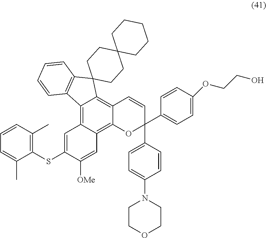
C1=CC(C)=C(SC2=CC3=C4C(=C5C(=C3C=C2[OMe])OC(C2=CC=C(N3CCOCC3)C=C2)(C2=CC=C(OCCO)C=C2)C=C5)C2(C3=C4C=CC=C3)CCC3(CC2)CCCCC3)C(C)=C1
